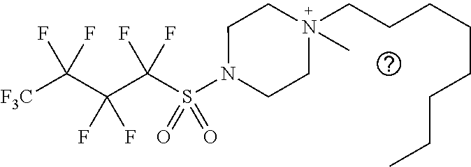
[F3C]C(C(C(S(N1CCN(CCCCCCCC)(C)CC1)(=O)=O)(F)F)(F)F)(F)F
